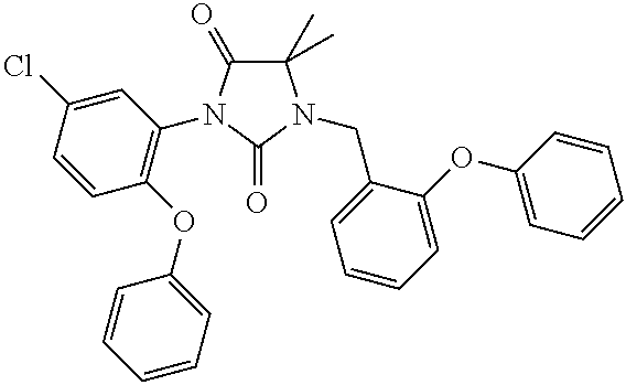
C1(C)(C)C(=O)N(C2=C(OC3=CC=CC=C3)C=CC(Cl)=C2)C(=O)N1CC1=CC=CC=C1OC1=CC=CC=C1
